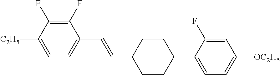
C1(F)=C(F)C([C2H5])=CC=C1C=CC1CCC(C2=CC=C([OC2H5])C=C2F)CC1
